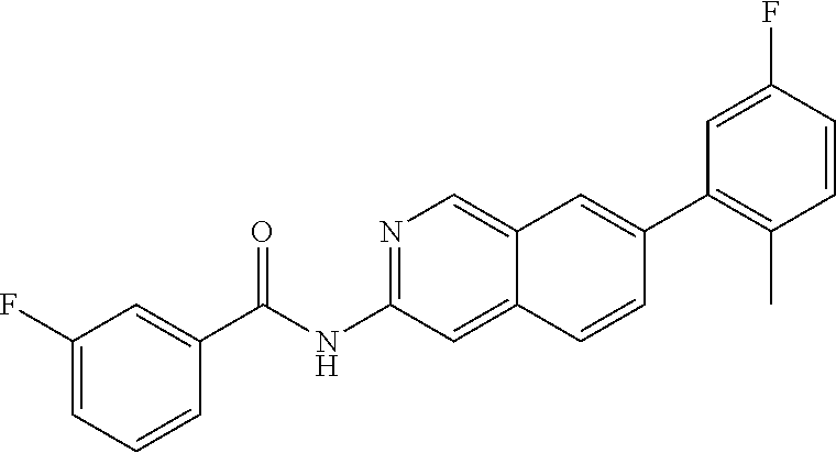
N1=C(NC(=O)C2=CC(F)=CC=C2)C=C2C(=C1)C=C(C1=C(C)C=CC(F)=C1)C=C2
